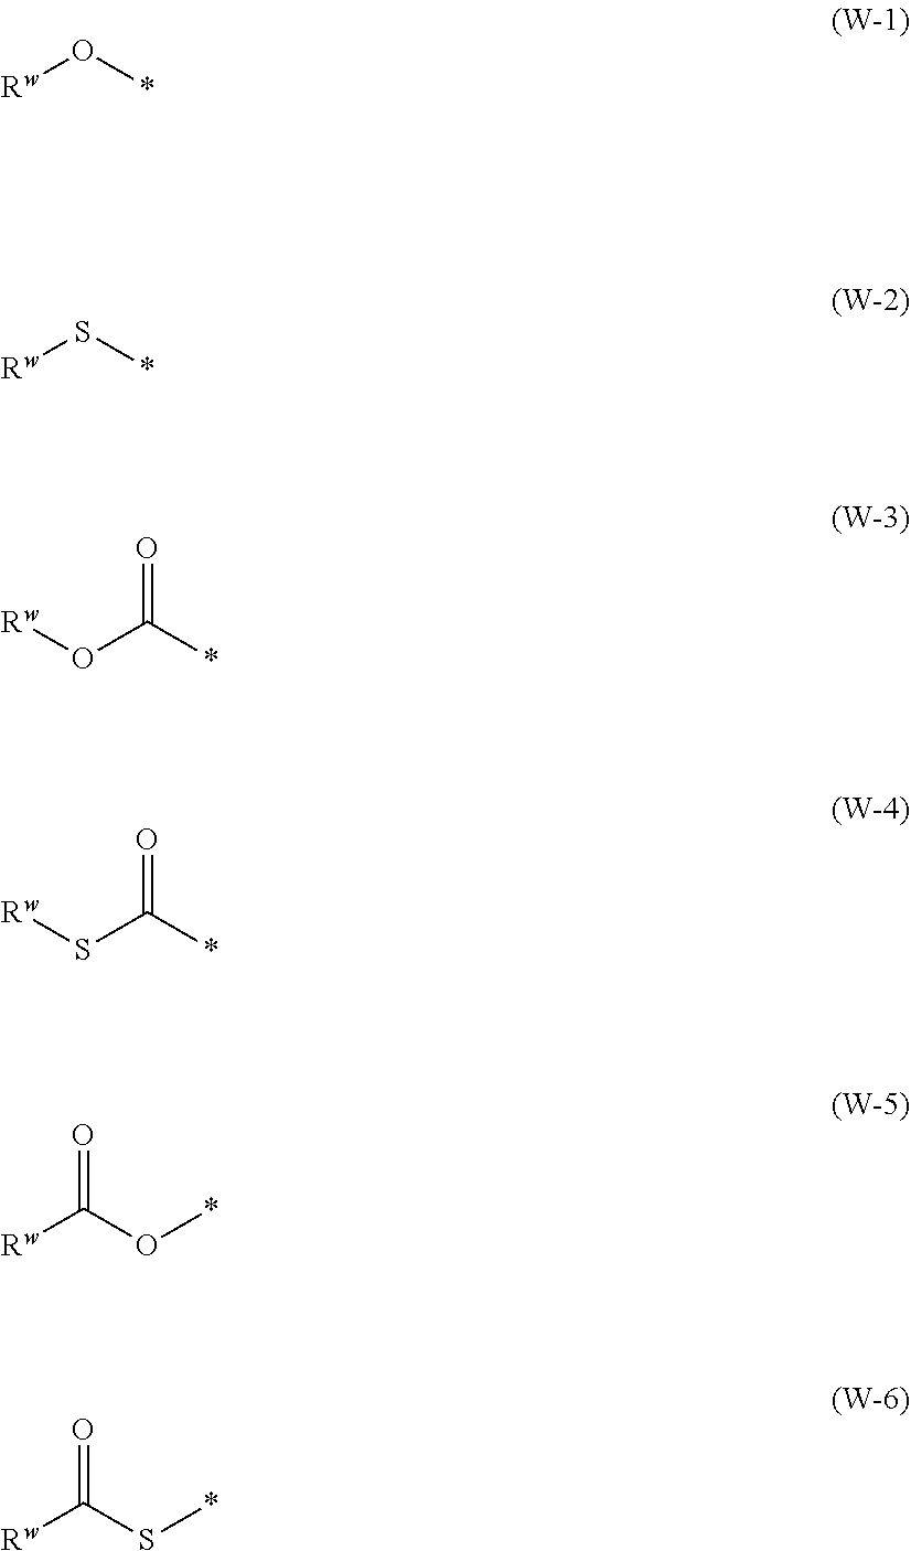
[Rw]O*.[Rw]S*.O(C(*)=O)[Rw].S(C(*)=O)[Rw].[Rw]C(O*)=O.[Rw]C(S*)=O
